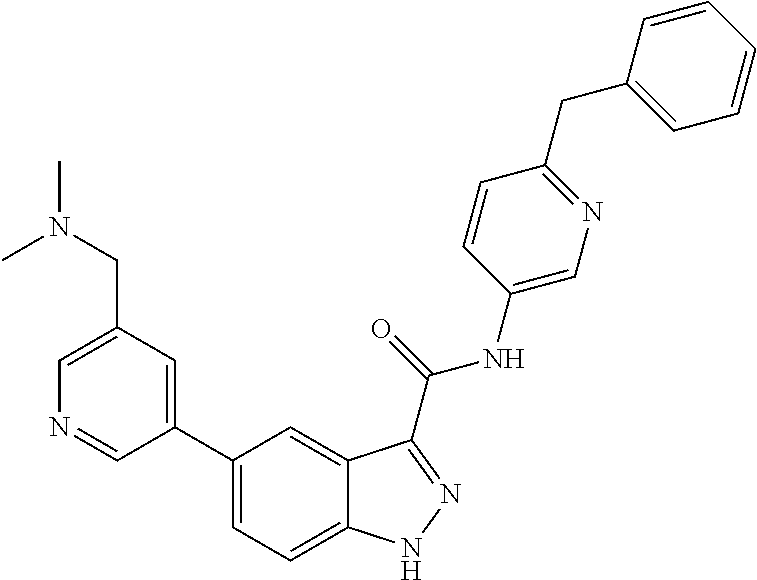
C1(CN(C)C)=CN=CC(C2=CC=C3C(=C2)C(C(NC2=CN=C(CC4=CC=CC=C4)C=C2)=O)=NN3)=C1
